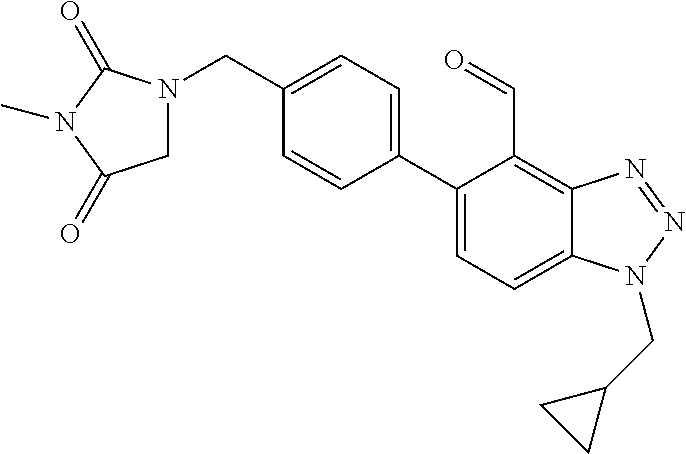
C1(C2=CC=C3C(=C2C=O)N=NN3CC2CC2)=CC=C(CN2CC(=O)N(C)C2=O)C=C1
